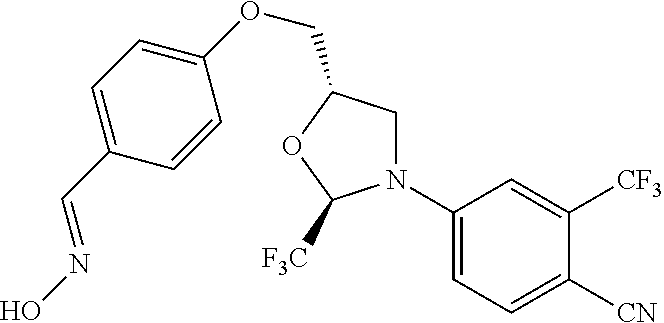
C1(N2CC(COC3=CC=C(C=NO)C=C3)OC2[F3C])=CC=C([CN])C([CF3])=C1
